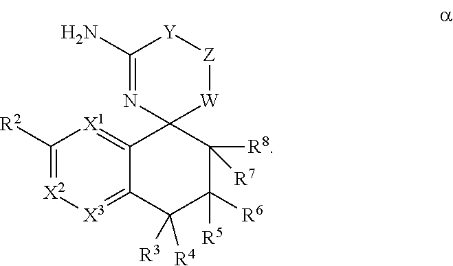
[R2]C1=[X2][X3]=C2C(=[X1]1)C1(C([R8])([R7])C([R6])([R5])C2([R3])[R4])[W][Z][Y]C(N)=N1
